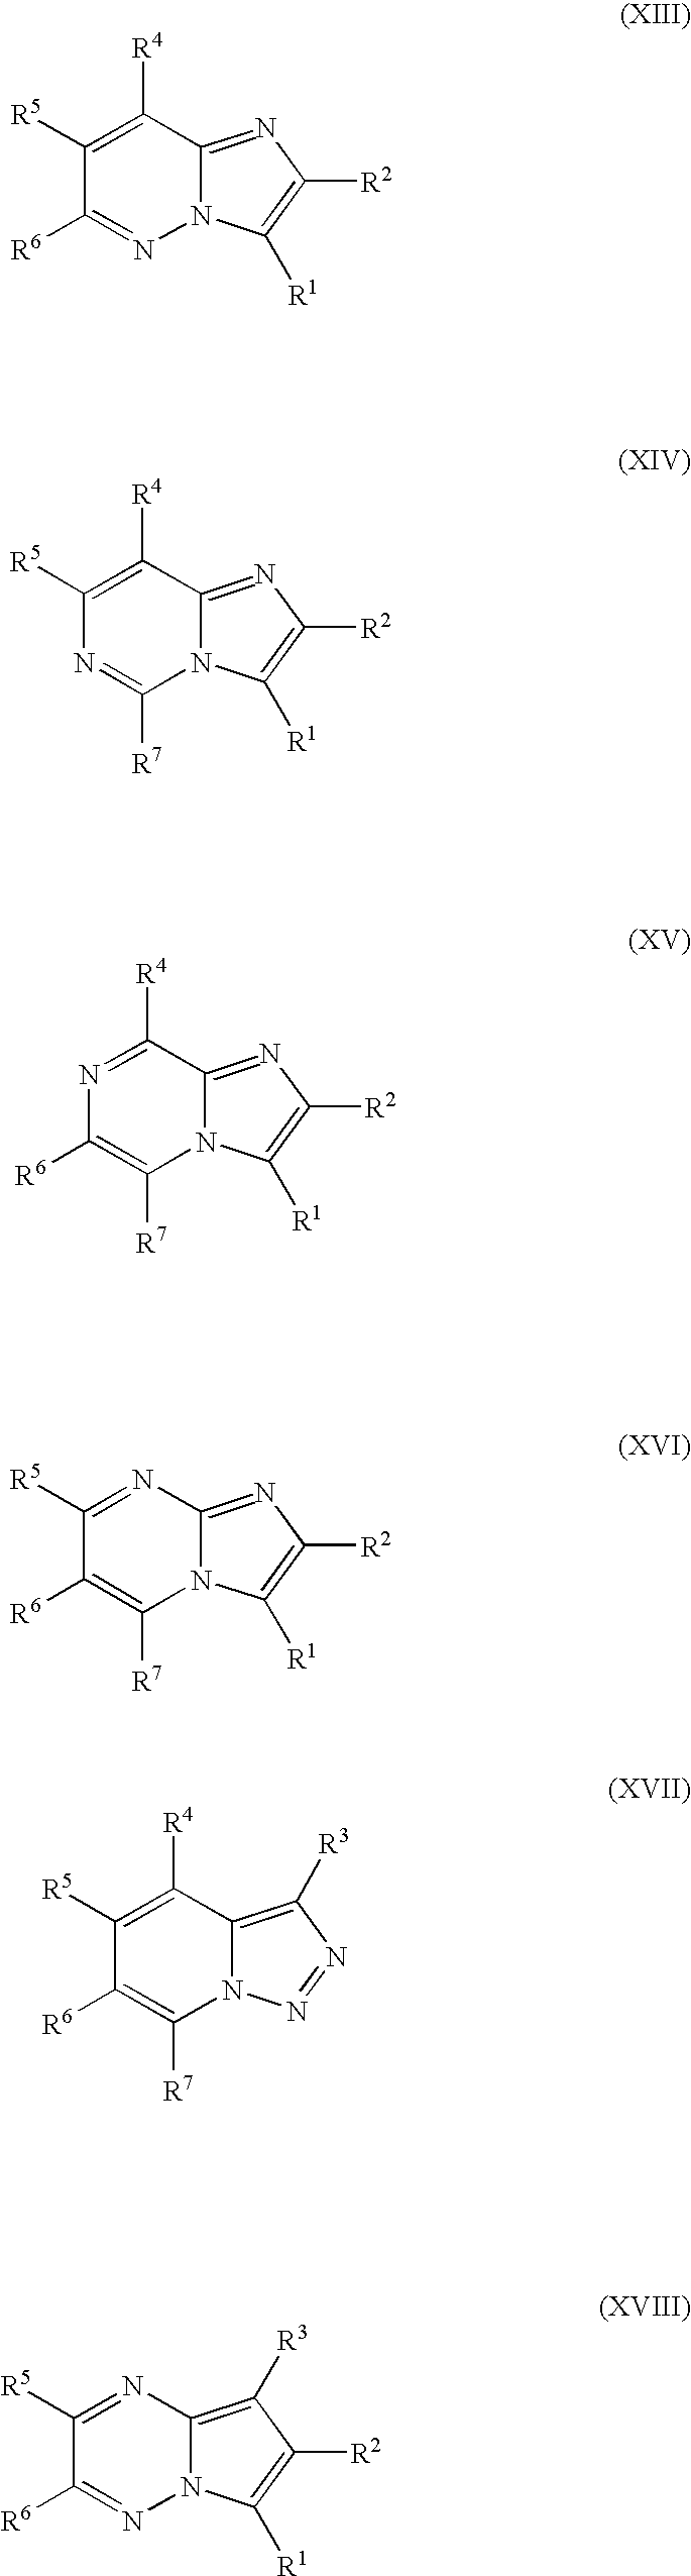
C1([R5])=C([R4])C2=NC([R2])=C([R1])N2N=C1[R6].C1([R5])=C([R4])C2=NC([R2])=C([R1])N2C([R7])=N1.N1=C([R4])C2=NC([R2])=C([R1])N2C([R7])=C1[R6].C1([R5])=NC2=NC([R2])=C([R1])N2C([R7])=C1[R6].C1([R5])=C([R4])C2=C([R3])N=NN2C([R7])=C1[R6].C1([R5])=NC2=C([R3])C([R2])=C([R1])N2N=C1[R6]
